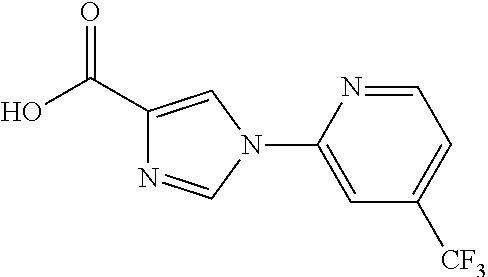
C1=NC(N2C=NC(C(=O)O)=C2)=CC([CF3])=C1
